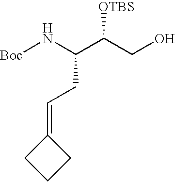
[Boc]NC(C(CO)[OTBS])CC=C1CCC1
